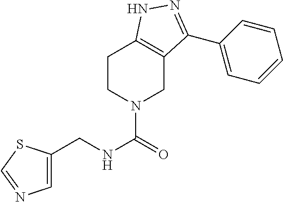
C1CN(C(=O)NCC2=CN=CS2)CC2=C1NN=C2C1=CC=CC=C1
